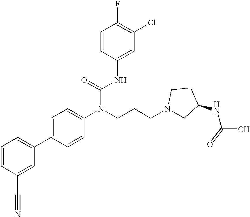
C1=CC(C#N)=CC(C2=CC=C(N(CCCN3CC(NC(C)=O)CC3)C(=O)NC3=CC(Cl)=C(F)C=C3)C=C2)=C1
